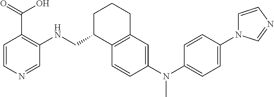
C1=CN=CC(NCC2C3=C(CCC2)C=C(N(C2=CC=C(N4C=CN=C4)C=C2)C)C=C3)=C1C(=O)O
